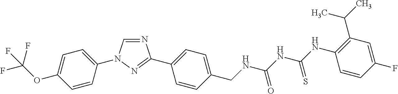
N1=CN(C2=CC=C(OC(F)(F)F)C=C2)N=C1C1=CC=C(CNC(NC(=S)NC2=C(C(C)C)C=C(F)C=C2)=O)C=C1
